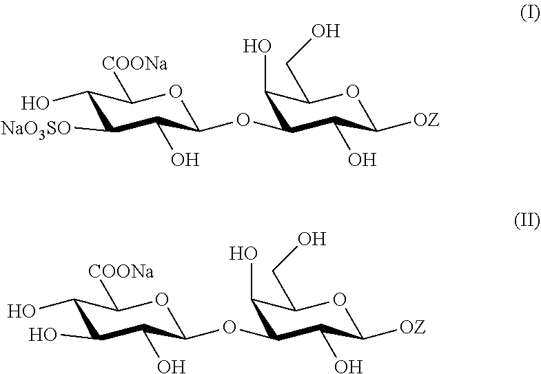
C1(O)C([NaO3SO])C(O)C(OC2C(O)C(CO)OC([OZ])C2O)OC1[COONa].C1(O)C(O)C(O)C(OC2C(O)C(CO)OC([OZ])C2O)OC1[COONa]
